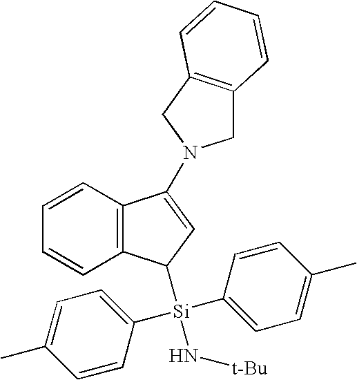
C12=C(C=CC=C1)C(N1CC3=C(C1)C=CC=C3)=CC2[Si](N[t-Bu])(C1=CC=C(C)C=C1)C1=CC=C(C)C=C1
